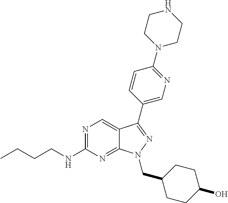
N1=C(NCCCC)N=C2C(=C1)C(C1=CN=C(N3CCNCC3)C=C1)=NN2CC1CCC(O)CC1
